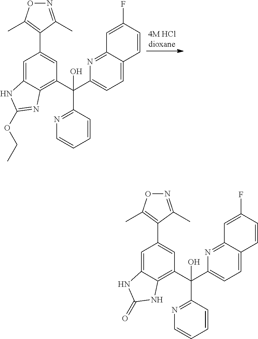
N1=C(C)C(C2=CC(C(C3=CC=C4C(=N3)C=C(F)C=C4)(C3=NC=CC=C3)O)=C3C(=C2)NC(OCC)=N3)=C(C)O1.N1=C(C)C(C2=CC(C(C3=CC=C4C(=N3)C=C(F)C=C4)(C3=NC=CC=C3)O)=C3C(=C2)NC(=O)N3)=C(C)O1
